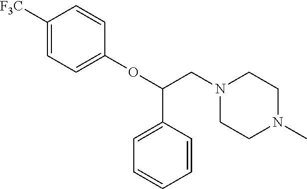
C1([F3C])=CC=C(OC(C2=CC=CC=C2)CN2CCN(C)CC2)C=C1
